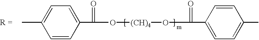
C1(C(=O)O[(CH)4]OC(=O)C2=CC=C(C)C=C2)=CC=C(C)C=C1
